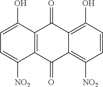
C1=CC(O)=C2C(=C1[NO2])C(=O)C1=C(C2=O)C(O)=CC=C1[NO2]
